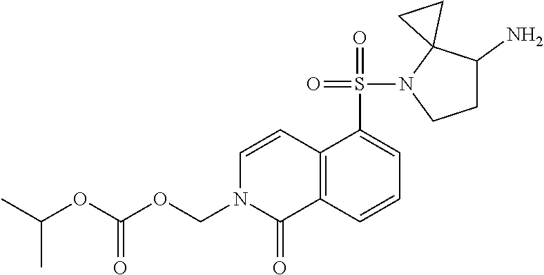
C1C(N)C2(N(S(=O)(=O)C3=CC=CC4=C3C=CN(COC(OC(C)C)=O)C4=O)C1)CC2
